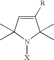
C1([R])=CC(C)(C)N([X])C1(C)C
